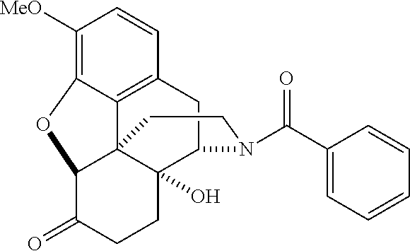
C1([MeO])=C2C3=C(C=C1)CC1C4(O)C3(C(C(=O)CC4)O2)CCN1C(C1=CC=CC=C1)=O
